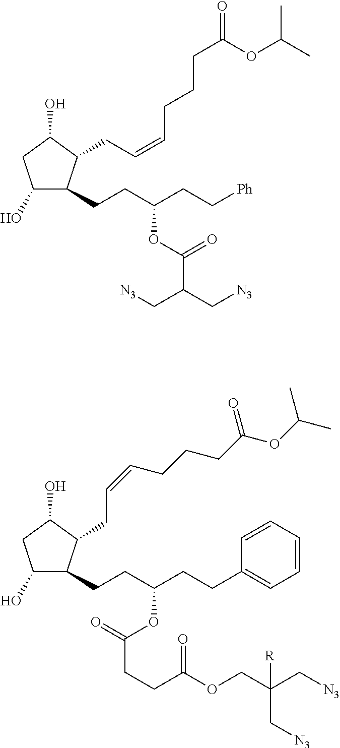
C1(O)C(CCC(CCC2=CC=CC=C2)OC(CCC(=O)OCC(C[N3])([R])C[N3])=O)C(CC=CCCCC(OC(C)C)=O)C(O)C1.C1(O)C(CCC(CC[Ph])OC(C(C[N3])C[N3])=O)C(CC=CCCCC(=O)OC(C)C)C(O)C1
